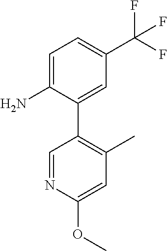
C1=C(N)C(C2=C(C)C=C(OC)N=C2)=CC(C(F)(F)F)=C1
